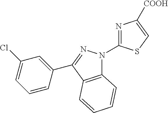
C12=C(C(C3=CC(Cl)=CC=C3)=NN1C1=NC([COOH])=CS1)C=CC=C2
